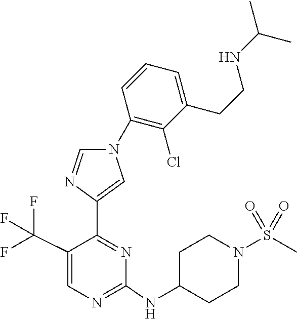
C1=C(C(F)(F)F)C(C2=CN(C3=C(Cl)C(CCNC(C)C)=CC=C3)C=N2)=NC(NC2CCN(S(C)(=O)=O)CC2)=N1
